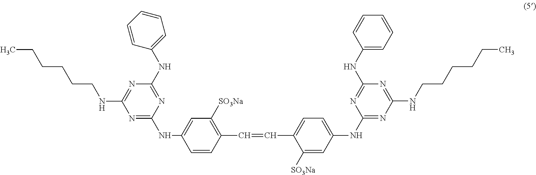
N1=C(NC2=CC=CC=C2)N=C(NCCCCCC)N=C1NC1=CC([SO3Na])=C(C=CC2=CC=C(NC3=NC(NCCCCCC)=NC(NC4=CC=CC=C4)=N3)C=C2[SO3Na])C=C1
